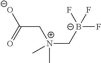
F[B-](F)(F)C[N+](C)(C)CC(=O)[O-]
